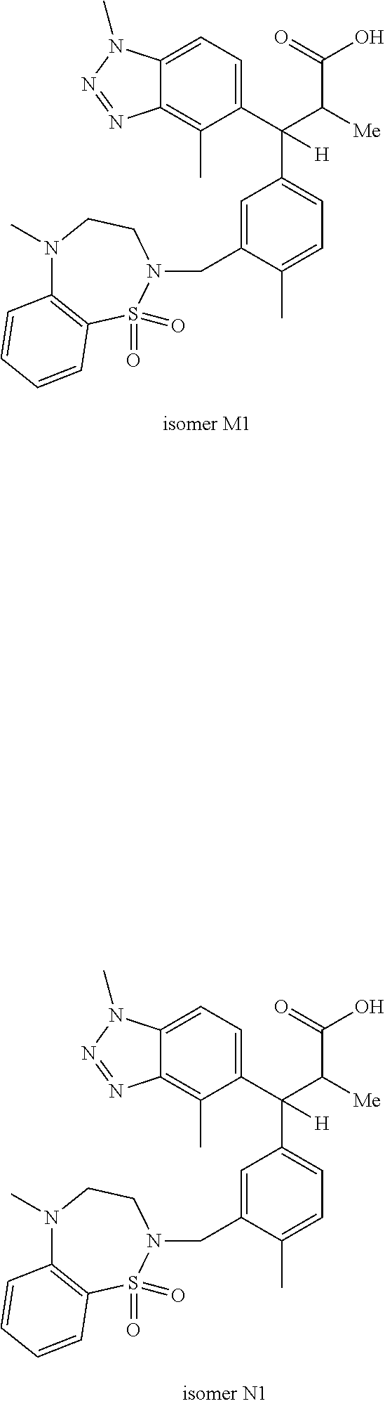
C12=CC=C(C(C(C(=O)O)[Me])(C3=CC=C(C)C(CN4CCN(C)C5=C(S4(=O)=O)C=CC=C5)=C3)[H])C(C)=C1N=NN2C.C12=CC=C(C(C(C(=O)O)[Me])(C3=CC=C(C)C(CN4CCN(C)C5=C(S4(=O)=O)C=CC=C5)=C3)[H])C(C)=C1N=NN2C
